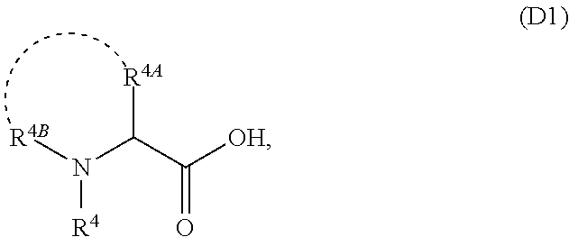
[R4B]N(C(C([OH])=O)[R4A])[R4]
